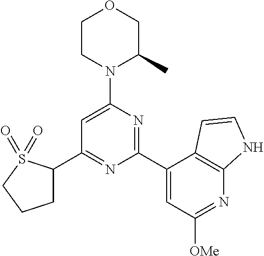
C1(C2=NC(C3=CC([OMe])=NC4=C3C=CN4)=NC(N3C(C)COCC3)=C2)CCCS1(=O)=O
